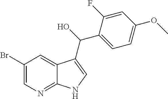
C12=NC=C(Br)C=C1C(C(O)C1=CC=C(OC)C=C1F)=CN2
